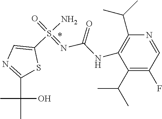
C1=C(S(=NC(NC2=C(C(C)C)N=CC(F)=C2C(C)C)=O)(N)=O)SC(C(C)(C)O)=N1
